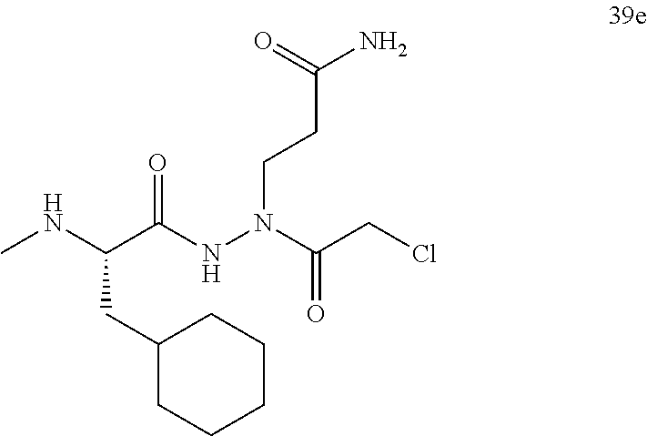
C(C(NN(CCC(N)=O)C(CCl)=O)=O)(NC)CC1CCCCC1
